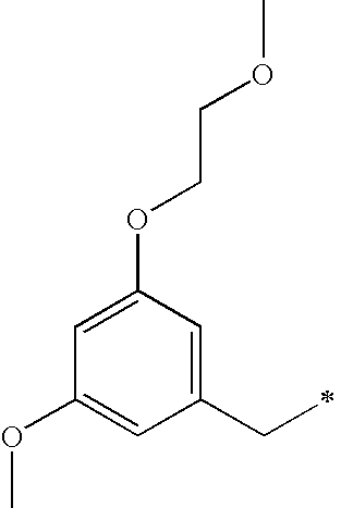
C1=C(OCCOC)C=C(CC)C=C1OC
